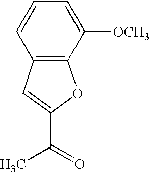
C12=C(C([OCH3])=CC=C1)OC(C(=O)C)=C2
